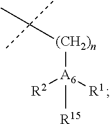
C([(CH2)n][A6]([R1])([R2])[R15])(C)(C)C
